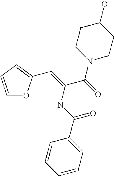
C1=CC=CC=C1C(NC(=CC1=CC=CO1)C(=O)N1CCC(O)CC1)=O
